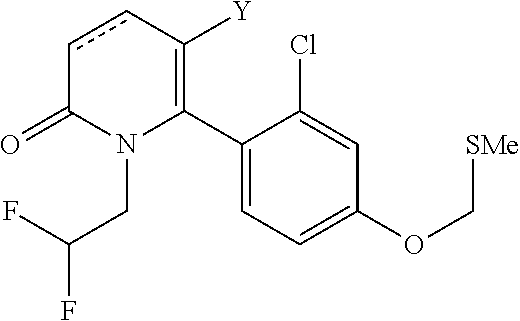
C1(C2=C([Y])ccC(=O)N2CC(F)F)=CC=C(OC[SMe])C=C1Cl
